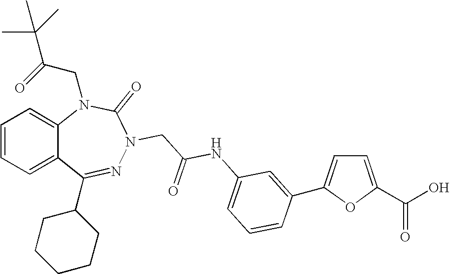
C1=CC=C2C(=C1)N(CC(=O)C(C)(C)C)C(=O)N(CC(NC1=CC=CC(C3=CC=C(C(O)=O)O3)=C1)=O)N=C2C1CCCCC1
